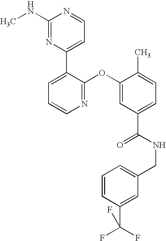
N1=C(OC2=CC(C(NCC3=CC=CC(C(F)(F)F)=C3)=O)=CC=C2C)C(C2=CC=NC(NC)=N2)=CC=C1
